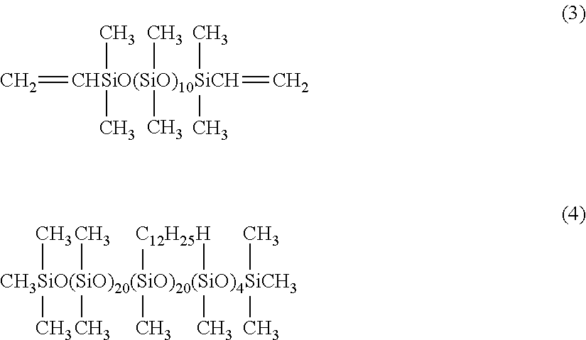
C=[CHSiO(SiO)10SiCH](C)(C)(=C)(C)(C)(C)C.[CH3SiO(SiO)20(SiO)20(SiO)4SiCH3](C)(C)(C)(C)([C12H25])(C)([H])(C)(C)C
